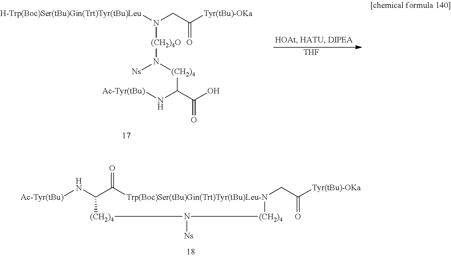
[Ns]N([(CH2)4]C(C(O)=O)N[Ac-Tyr(tBu)])[(CH2)4O]N([H-Trp(Boc)Ser(tBu)Gin(Trt)Tyr(tBu)Leu])CC([Tyr(tBu)-OKa])=O.[THF].[Ac-Tyr(tBu)]NC1C(=O)[Trp(Boc)Ser(tBu)Gin(Trt)Tyr(tBu)Leu-N](CC([Tyr(tBu)-OKa])=O)[(CH2)4]N([Ns])[(CH2)4]1
